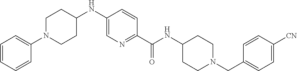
N1(C2=CC=CC=C2)CCC(NC2=CN=C(C(NC3CCN(CC4=CC=C([CN])C=C4)CC3)=O)C=C2)CC1
